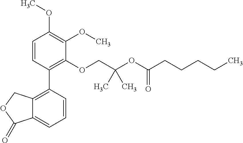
C1=CC(C2=C3C(=CC=C2)C(=O)OC3)=C(OCC(OC(CCCCC)=O)(C)C)C(OC)=C1OC
